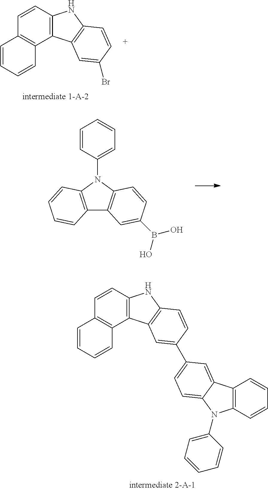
C1=CC2=C(C3=C1C=CC=C3)C1=C(N2)C=CC(Br)=C1.C12=C(N(C3=CC=CC=C3)C3=C1C=C(B(O)O)C=C3)C=CC=C2.C1=CC2=C(C3=C1C=CC=C3)C1=C(N2)C=CC(C2=CC=C3C(=C2)C2=C(C=CC=C2)N3C2=CC=CC=C2)=C1
